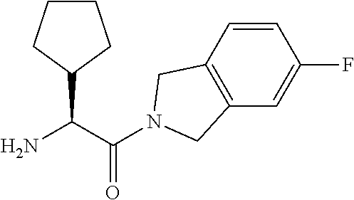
C(C(N)C1CCCC1)(=O)N1CC2=C(C=C(F)C=C2)C1
